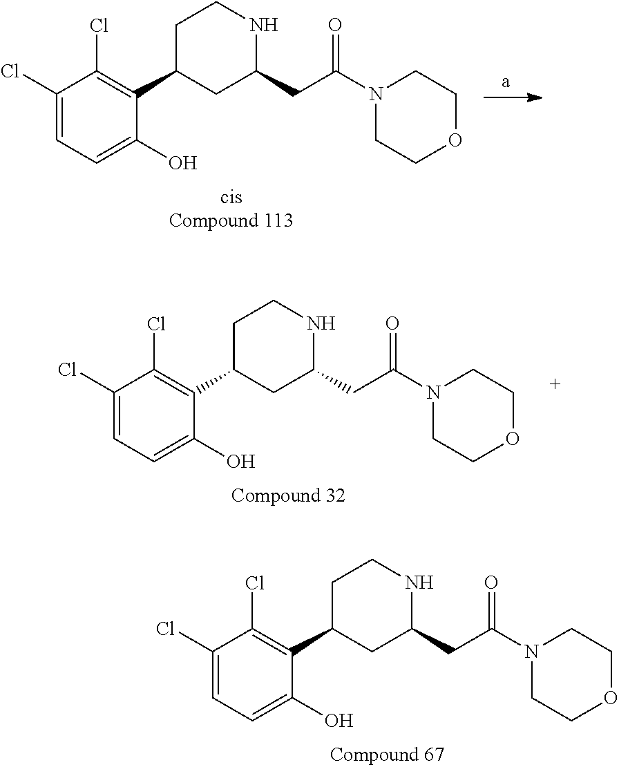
C1(Cl)=CC=C(O)C(C2CC(CC(N3CCOCC3)=O)NCC2)=C1Cl.C1(Cl)=CC=C(O)C(C2CC(CC(N3CCOCC3)=O)NCC2)=C1Cl.C1(Cl)=CC=C(O)C(C2CC(CC(N3CCOCC3)=O)NCC2)=C1Cl
